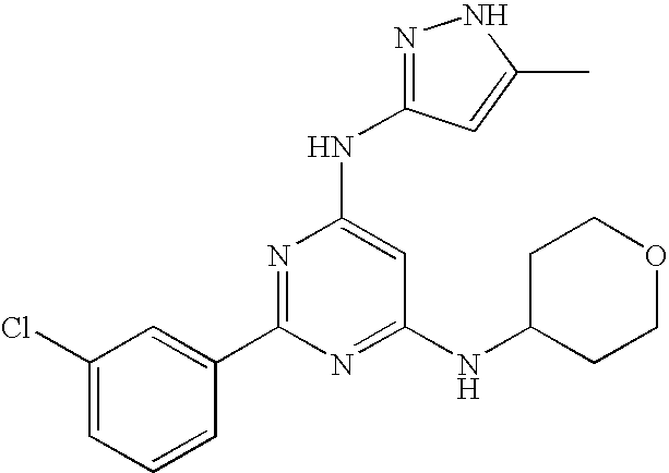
C1(Cl)=CC=CC(C2=NC(NC3=NNC(C)=C3)=CC(NC3CCOCC3)=N2)=C1
